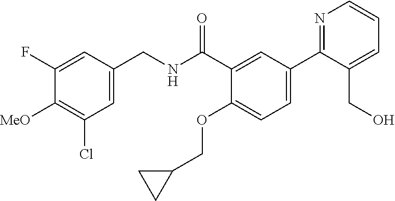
C1=C(CNC(C2=CC(C3=NC=CC=C3CO)=CC=C2OCC2CC2)=O)C=C(F)C([MeO])=C1Cl
